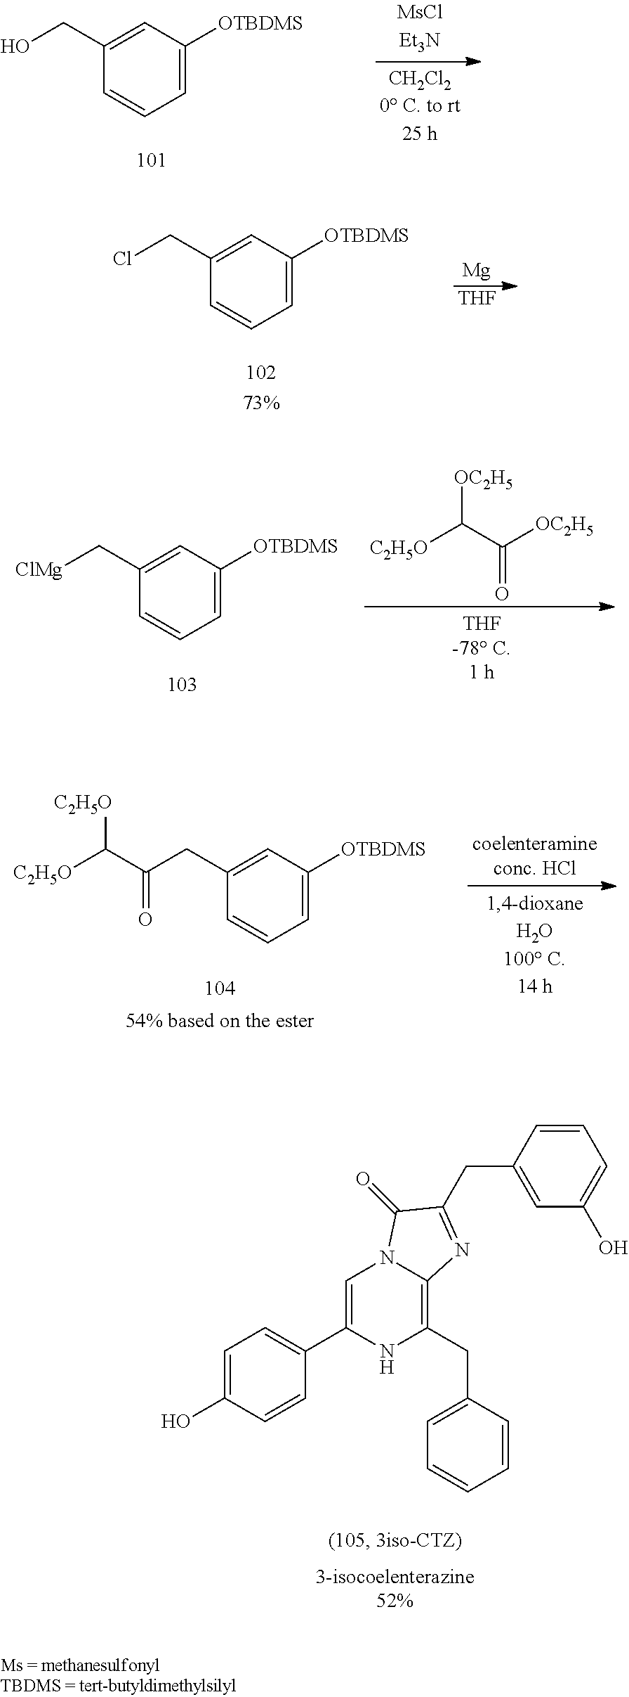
C1=C(O)C=CC(C2=CN3C(=C(CC4=CC=CC=C4)N2)N=C(CC2=CC(O)=CC=C2)C3=O)=C1.C1(CO)=CC([OTBDMS])=CC=C1.[C2H5O]C(C([OC2H5])=O)[OC2H5].C1(C[ClMg])=CC([OTBDMS])=CC=C1.C1(CC(=O)C([C2H5O])[C2H5O])=CC([OTBDMS])=CC=C1.[Mg].[THF].C1(CCl)=CC([OTBDMS])=CC=C1
